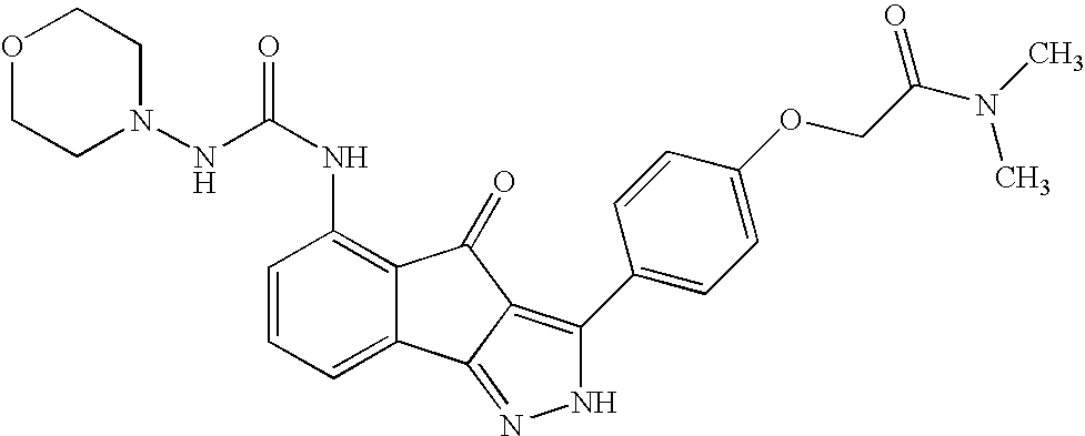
N(C(NC1=C2C(=CC=C1)C1=NNC(C3=CC=C(OCC(N(C)C)=O)C=C3)=C1C2=O)=O)N1CCOCC1
